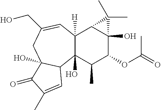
C12(O)C([H])(C=C(CO)CC3(O)C1C=C(C)C3=O)C1C(O)(C(OC(C)=O)C2C)C1(C)C
